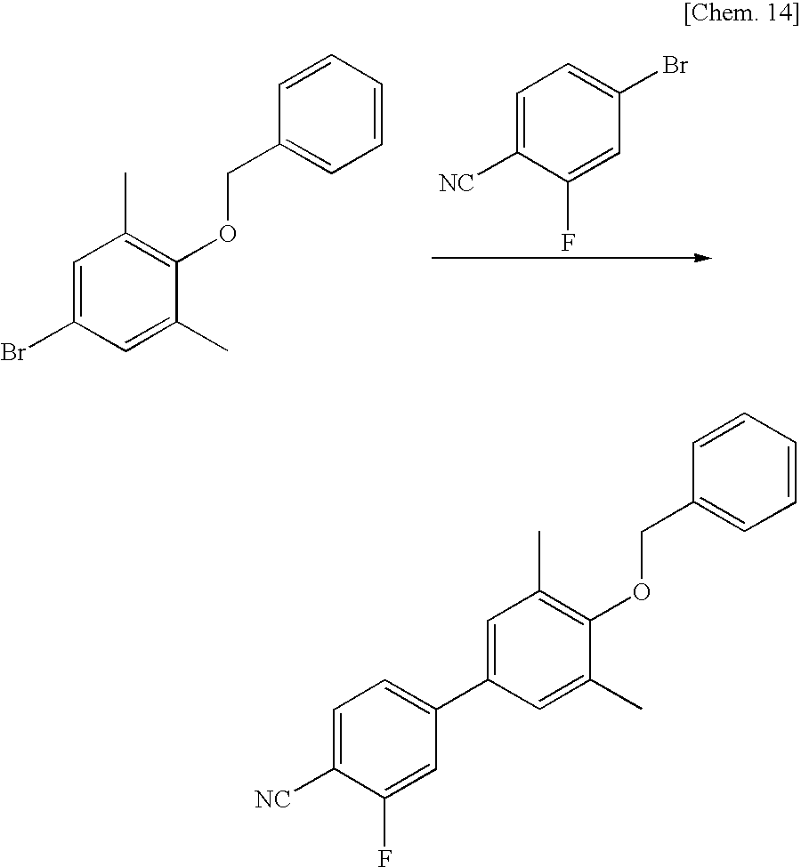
C1=C([NC])C(F)=CC(Br)=C1.C1=C(Br)C=C(C)C(OCC2=CC=CC=C2)=C1C.C1=C([NC])C(F)=CC(C2=CC(C)=C(OCC3=CC=CC=C3)C(C)=C2)=C1
